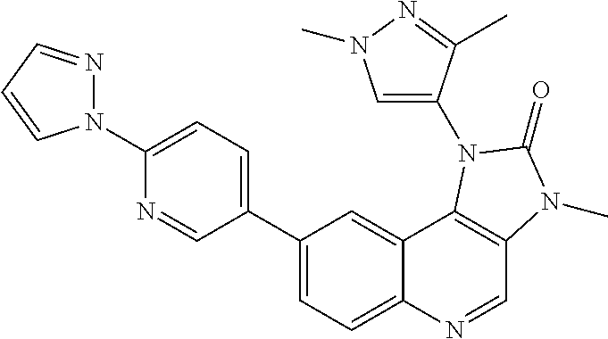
C1(C2=CC=C3C(=C2)C2=C(C=N3)N(C)C(=O)N2C2=CN(C)N=C2C)=CC=C(N2N=CC=C2)N=C1
